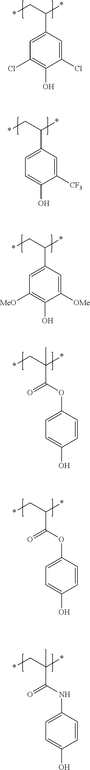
C(C*)(*)C1=CC(Cl)=C(O)C(Cl)=C1.C(C*)(*)C1=CC=C(O)C([CF3])=C1.C(C*)(*)C1=CC([MeO])=C(O)C([OMe])=C1.C(C*)(*)(C(=O)OC1=CC=C(O)C=C1)C.C(C*)(*)C(=O)OC1=CC=C(O)C=C1.C(C*)(*)(C(=O)NC1=CC=C(O)C=C1)C
